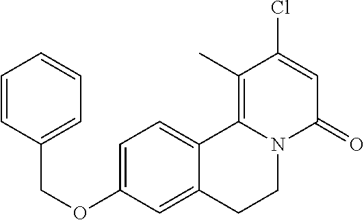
C(OC1=CC=C2C(=C1)CCN1C2=C(C)C(Cl)=CC1=O)C1=CC=CC=C1
